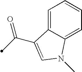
C1=C2C(=CC=C1)N(C)C=C2C(=O)C
